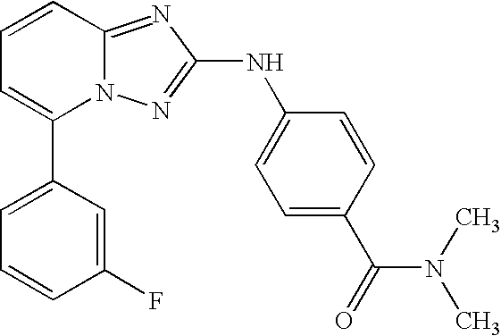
C1(C2=CC=CC3=NC(NC4=CC=C(C(N(C)C)=O)C=C4)=NN23)=CC=CC(F)=C1
